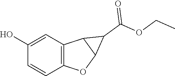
C1(O)=CC2=C(C=C1)OC1C2C1C(=O)OCC
